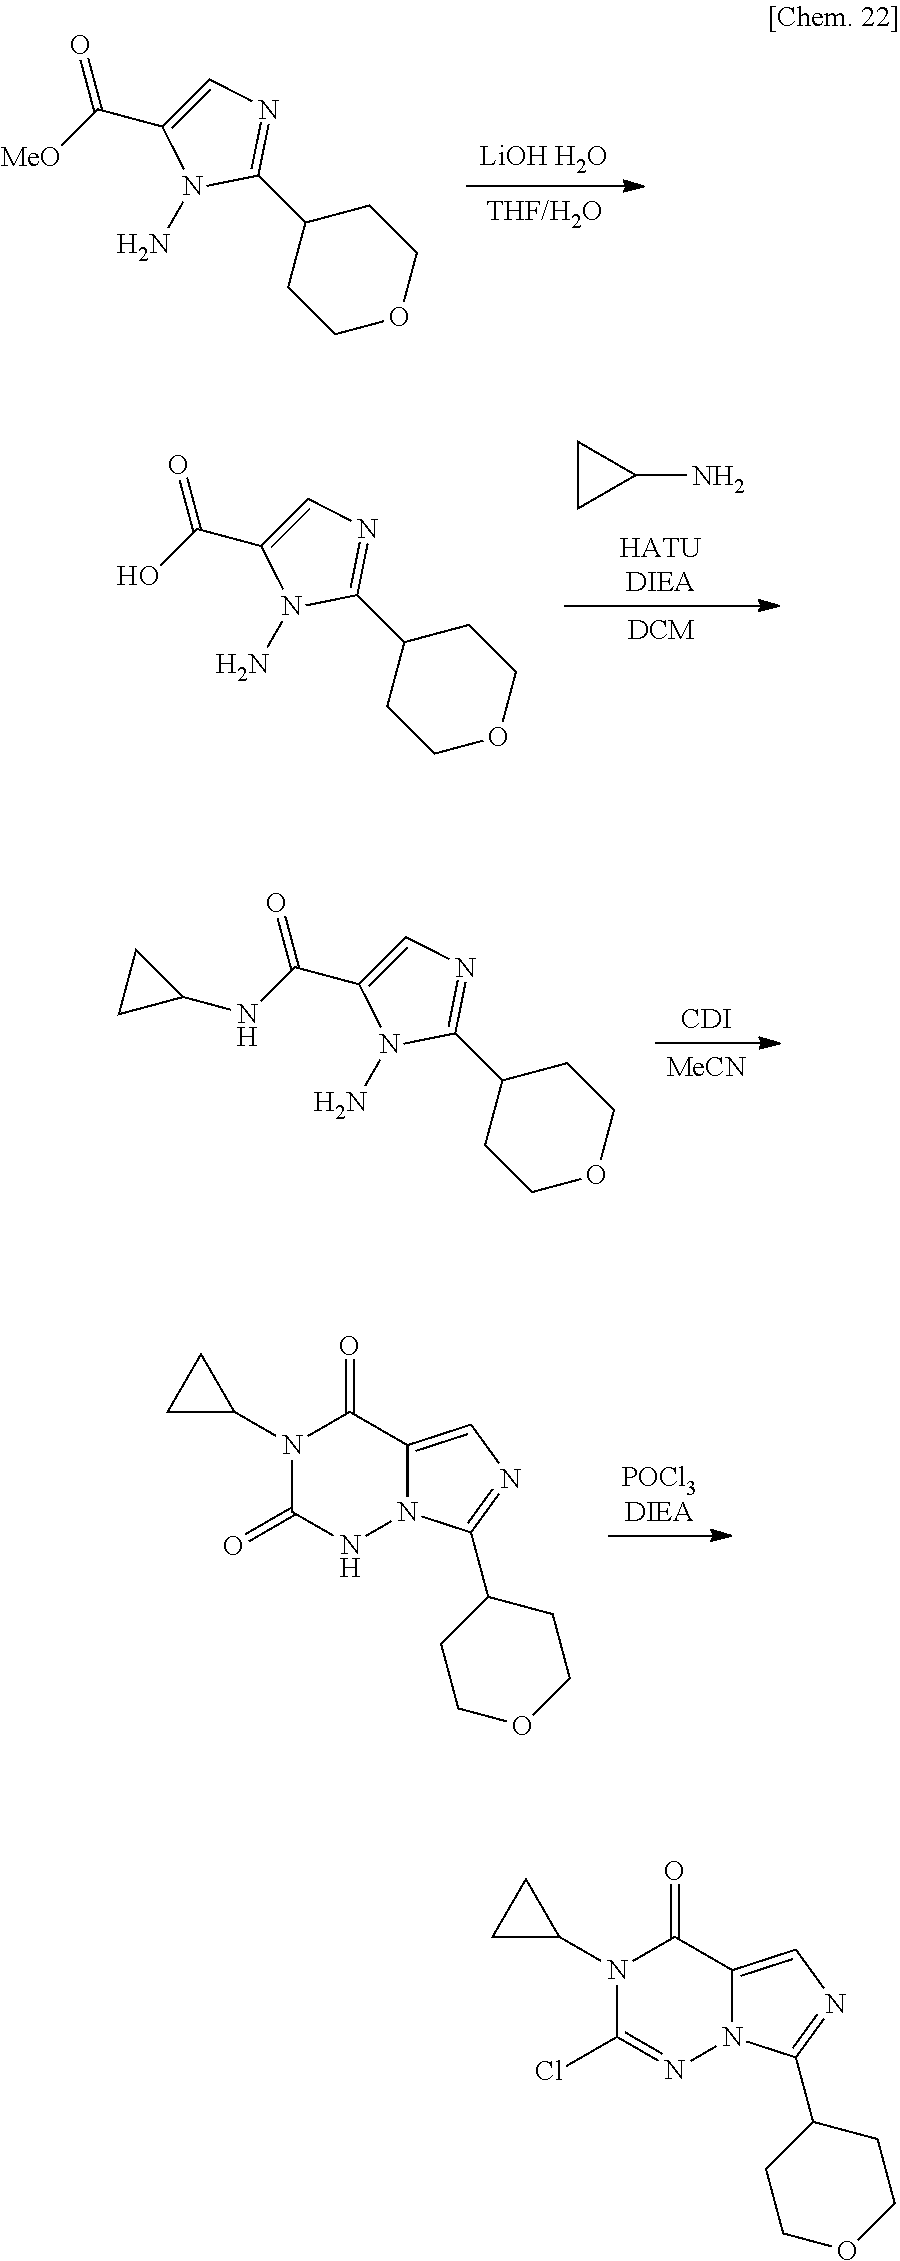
N1(C2CC2)C(Cl)=NN2C(=CN=C2C2CCOCC2)C1=O.N1(C2CC2)C(=O)NN2C(=CN=C2C2CCOCC2)C1=O.[POCl3DIEA].[THF/H2O].[LiOH H2O].C1(C2CCOCC2)=NC=C(C(=O)[MeO])N1N.[HATUDIEA].C1(N)CC1.[DCM].C1(C2CCOCC2)=NC=C(C(=O)O)N1N.[MeCN].[CDI].C1(NC(=O)C2=CN=C(C3CCOCC3)N2N)CC1
